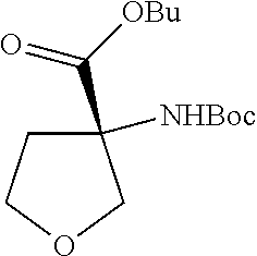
C1(C([OBu])=O)([NHBoc])CCOC1
